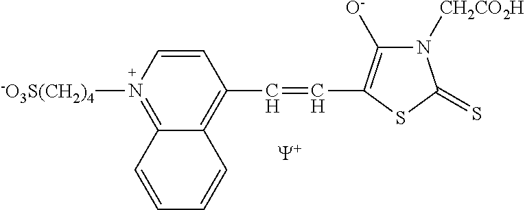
[Y].C1=CC(C=CC2=C([O-])N([CH2CO2H])C(=S)S2)=C2C(=N1[-O3S(CH2)4])C=CC=C2
